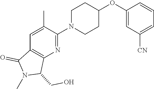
C1=C(C)C(N2CCC(OC3=CC([CN])=CC=C3)CC2)=NC2=C1C(=O)N(C)C2CO
